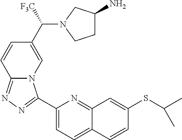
C1(C2=NN=C3N2C=C(C([F3C])N2CC(N)CC2)C=C3)=CC=C2C(=N1)C=C(SC(C)C)C=C2
